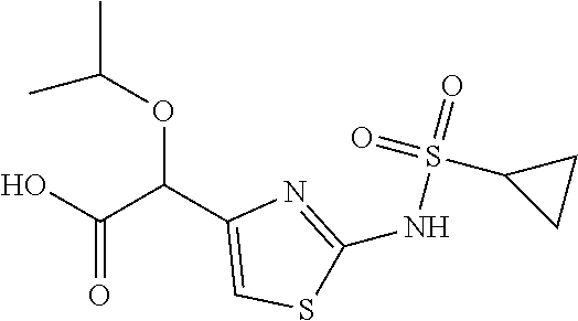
OC(C(C1=CSC(NS(=O)(=O)C2CC2)=N1)OC(C)C)=O
